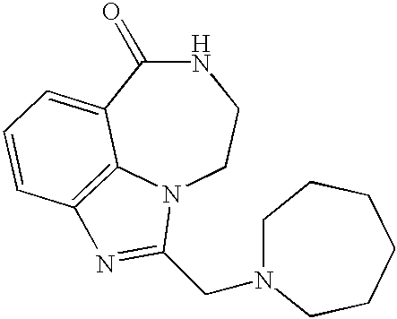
N1C(=O)C2=CC=CC3=C2N(CC1)C(CN1CCCCCC1)=N3
